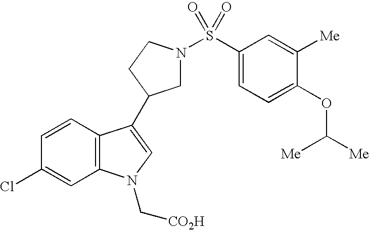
C1=CC2=C(C=C1Cl)N(C[CO2H])C=C2C1CN(S(C2=CC=C(OC([Me])[Me])C([Me])=C2)(=O)=O)CC1
